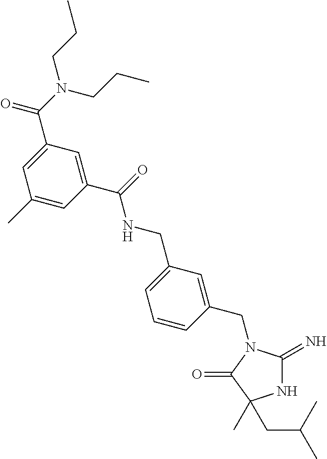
N1C(=N)N(CC2=CC(CNC(C3=CC(C(N(CCC)CCC)=O)=CC(C)=C3)=O)=CC=C2)C(=O)C1(CC(C)C)C
